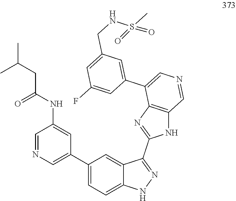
C1=NC=C(C2=CC=C3C(=C2)C(C2=NC4=C(N2)C=NC=C4C2=CC(CNS(C)(=O)=O)=CC(F)=C2)=NN3)C=C1NC(CC(C)C)=O
